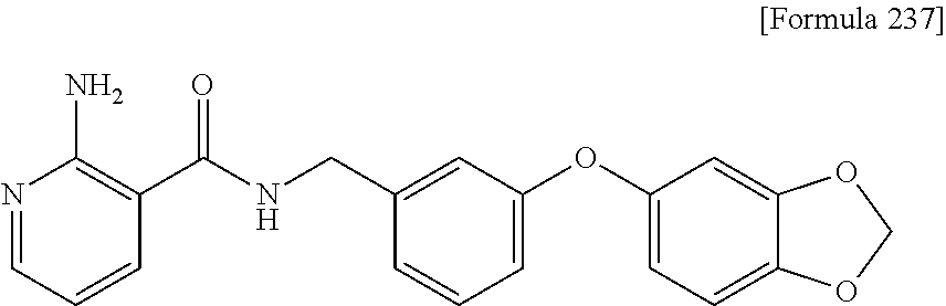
N1=CC=CC(C(NCC2=CC(OC3=CC=C4C(=C3)OCO4)=CC=C2)=O)=C1N
